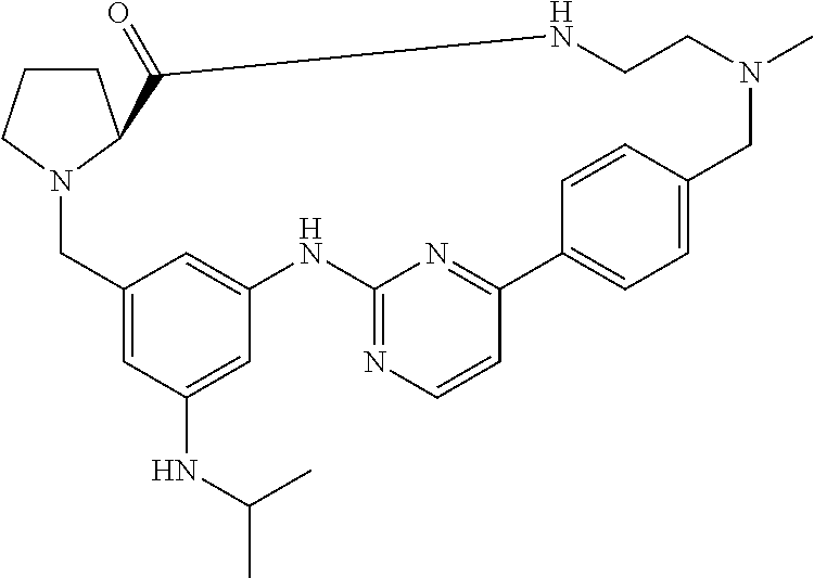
C1CCN2C1C(=O)NCCN(C)CC1=CC=C(C3=NC(=NC=C3)NC3=CC(=CC(NC(C)C)=C3)C2)C=C1
